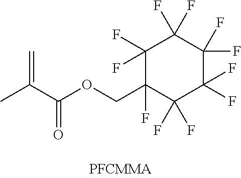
CC(C(OCC1(F)C(F)(F)C(F)(F)C(F)(F)C(F)(F)C1(F)F)=O)=C
